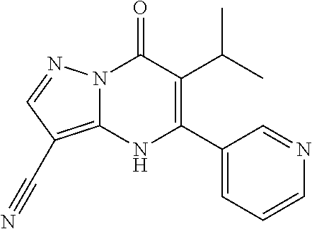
N12C(=C(C#N)C=N1)NC(C1=CC=CN=C1)=C(C(C)C)C2=O
